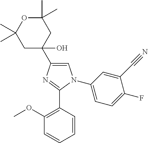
C1=C(C2(O)CC(C)(C)OC(C)(C)C2)N=C(C2=C(OC)C=CC=C2)N1C1=CC=C(F)C(C#N)=C1
